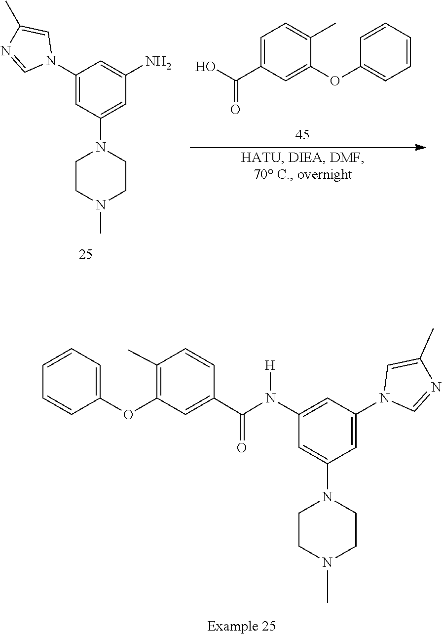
N1(C)CCN(C2=CC(N)=CC(N3C=C(C)N=C3)=C2)CC1.C1=C(C(=O)O)C=C(OC2=CC=CC=C2)C(C)=C1.N1(C)CCN(C2=CC(N([H])C(C3=CC(OC4=CC=CC=C4)=C(C)C=C3)=O)=CC(N3C=C(C)N=C3)=C2)CC1
